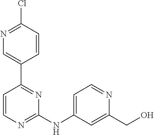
C1(NC2=CC=NC(CO)=C2)=NC=CC(C2=CN=C(Cl)C=C2)=N1
